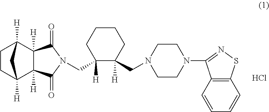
C12([H])C3([H])CCC([H])(C1([H])C(=O)N(CC1([H])C([H])(CN4CCN(C5=NSC6=C5C=CC=C6)CC4)CCCC1)C2=O)C3.Cl
